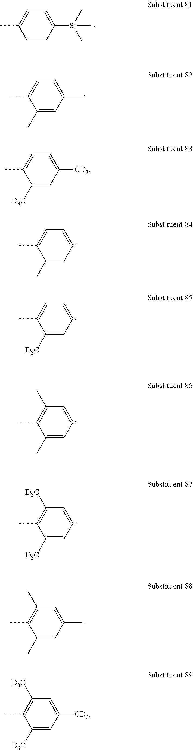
C1(C)=CC=C(C)C(C)=C1.C1([CD3])=CC=C(C)C([D3C])=C1.C1=CC=C(C)C(C)=C1.C1=CC=C(C)C([D3C])=C1.C1=CC(C)=C(C)C(C)=C1.C1=CC([D3C])=C(C)C([D3C])=C1.C1(C)=CC(C)=C(C)C(C)=C1.C1([CD3])=CC([D3C])=C(C)C([D3C])=C1.C1([Si](C)(C)C)=CC=C(C)C=C1
